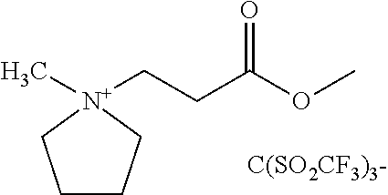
C1CC[N+](C)(CCC(OC)=O)C1.[C(SO2CF3)3-]
